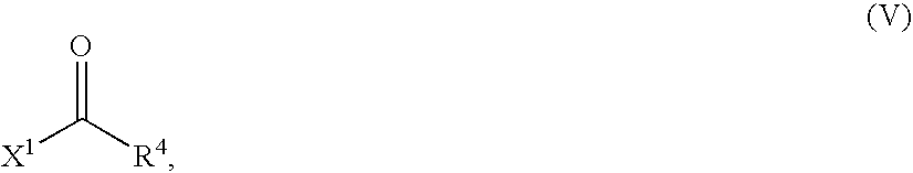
[X1]C([R4])=O
